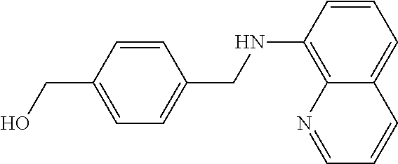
C1(NCC2=CC=C(CO)C=C2)=C2C(=CC=C1)C=CC=N2
